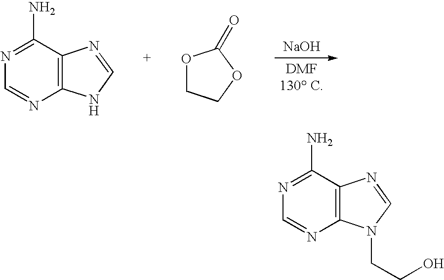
[NaOH].N1=C(N)C2=C(N=C1)NC=N2.O1CCOC1=O.N1=C(N)C2=C(N=C1)N(CCO)C=N2
